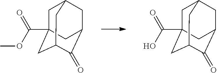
C1C2(C(OC)=O)CC3C(=O)C(CC1C3)C2.C1C2(C(O)=O)CC3C(=O)C(CC1C3)C2
